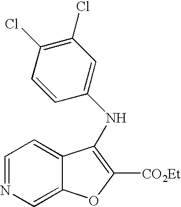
C1=NC=C2C(=C1)C(NC1=CC(Cl)=C(Cl)C=C1)=C([CO2Et])O2
